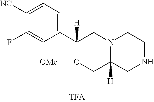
C1([NC])=CC=C(C2([H])OCC3([H])N(C2)CCNC3)C([OMe])=C1F
